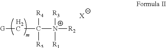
[X].C(C([N+]([R2])([R3])[R1])([R4])[R5])[G]
